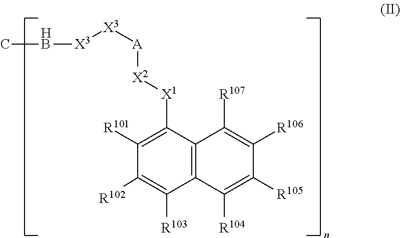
C1([R101])=C([X1][X2][A][X3][X3][HB]C)C2=C(C([R103])=C1[R102])C([R104])=C([R105])C([R106])=C2[R107]
